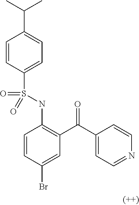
C1=CC(S(NC2=C(C(C3=CC=NC=C3)=O)C=C(Br)C=C2)(=O)=O)=CC=C1C(C)C
